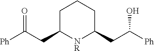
C1C(CC([Ph])=O)[NR]C(CC([Ph])O)CC1
